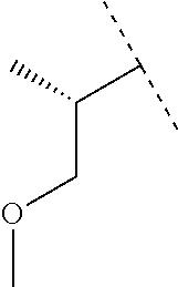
C(C(C)C)(C)COC
